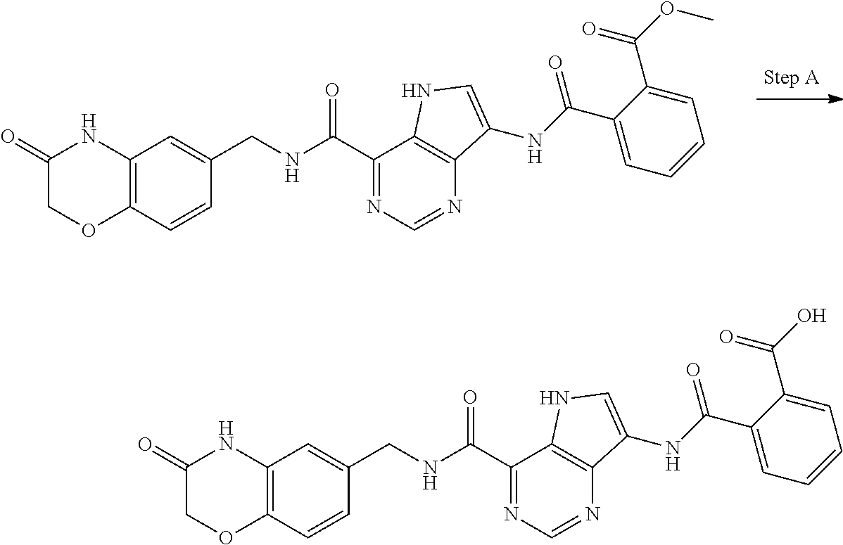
C1(C(NCC2=CC3=C(C=C2)OCC(=O)N3)=O)=NC=NC2=C1NC=C2NC(C1=CC=CC=C1C(O)=O)=O.C1(C(NCC2=CC3=C(C=C2)OCC(=O)N3)=O)=NC=NC2=C1NC=C2NC(C1=CC=CC=C1C(OC)=O)=O
